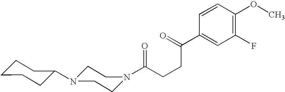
C(CCC(C1=CC(F)=C(OC)C=C1)=O)(=O)N1CCN(C2CCCCC2)CC1
